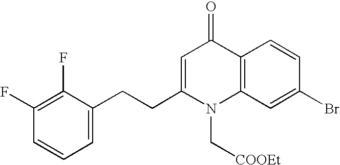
C12=C(C=C(Br)C=C1)N(C[COOEt])C(CCC1=CC=CC(F)=C1F)=CC2=O
